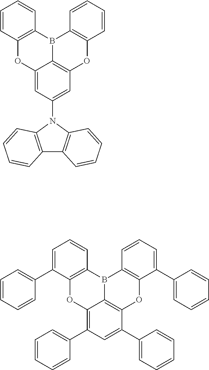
C12=CC(N3C4=C(C5=C3C=CC=C5)C=CC=C4)=CC3=C1B(C1=C(O3)C=CC=C1)C1=C(O2)C=CC=C1.C12=C(C3=CC=CC=C3)C=C(C3=CC=CC=C3)C3=C1B(C1=C(O3)C(C3=CC=CC=C3)=CC=C1)C1=C(O2)C(C2=CC=CC=C2)=CC=C1
